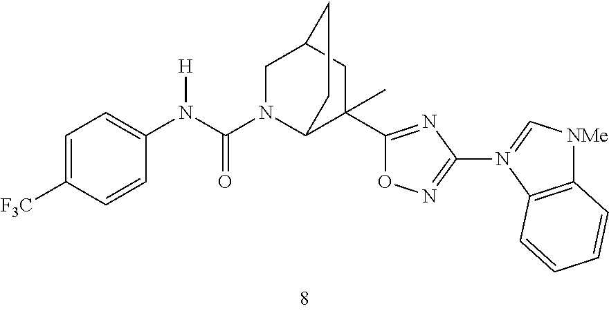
C1=C([F3C])C=CC(N(C(N2C3C(C4=NC(N5=C[NMe]C6=C5C=CC=C6)=NO4)(C)CC(C2)CC3)=O)[H])=C1
